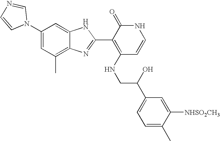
C1(C)=C2C(=CC(N3C=NC=C3)=C1)NC(C1=C(NCC(C3=CC=C(C)C([NHSO2CH3])=C3)O)C=CNC1=O)=N2
